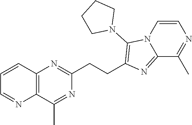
C1=CC2=C(N=C1)C(C)=NC(CCC1=C(N3CCCC3)N3C=CN=C(C)C3=N1)=N2
